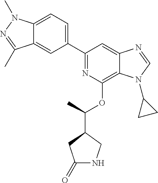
C1(C2=CC=C3C(=C2)C(C)=NN3C)=NC(OC(C2CC(=O)NC2)C)=C2C(=C1)N=CN2C1CC1
